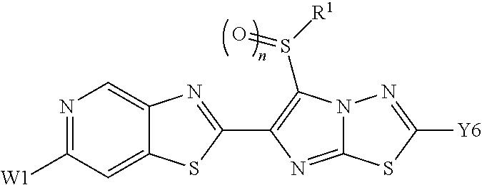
C12=CC([W1])=NC=C1N=C(C1=C(S([R1])=O)N3C(=N1)SC([Y6])=N3)S2
